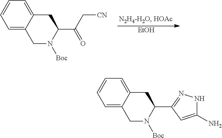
[EtOH].C1=C2C(=CC=C1)CC(C(C[CN])=O)N([Boc])C2.C1=C2C(=CC=C1)CC(C1=NNC(N)=C1)N([Boc])C2
